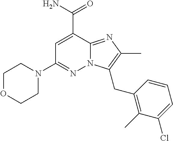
C1=C(C(=O)N)C2=NC(C)=C(CC3=C(C)C(Cl)=CC=C3)N2N=C1N1CCOCC1
